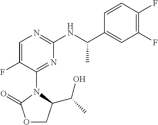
C1(F)=C(F)C=CC(C(NC2=NC=C(F)C(N3C(C(C)O)COC3=O)=N2)C)=C1
